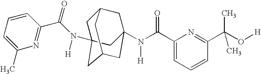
C1C2(N(C(C3=NC(C)=CC=C3)=O)[H])CC3CC(N(C(C4=CC=CC(C(O[H])(C)C)=N4)=O)[H])(CC1C3)C2
